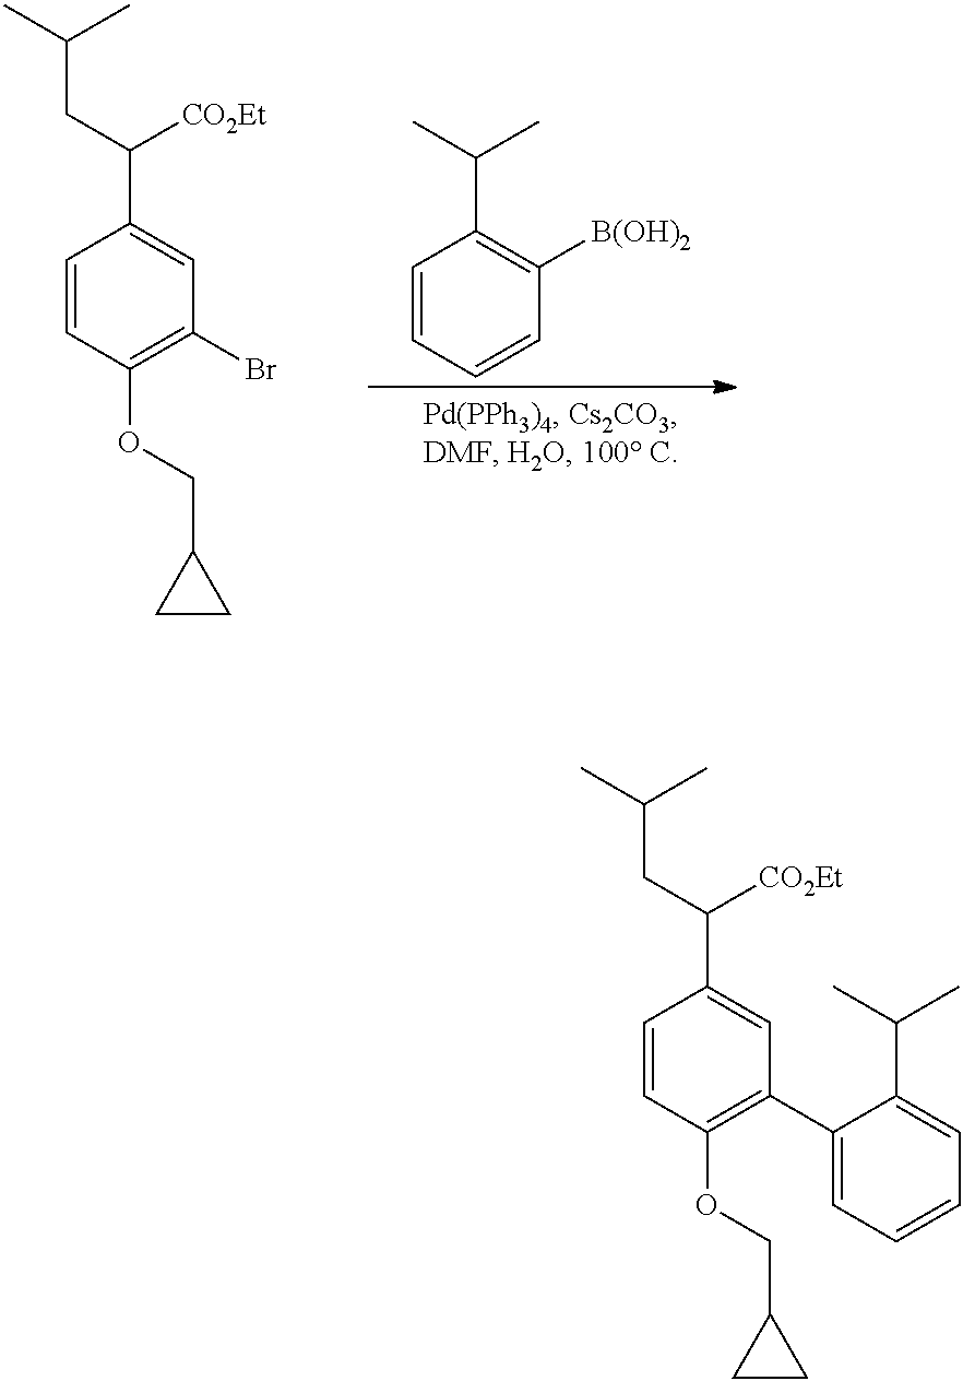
C1=CC(OCC2CC2)=C(Br)C=C1C(CC(C)C)[CO2Et].C1=CC=CC([B(OH)2])=C1C(C)C.C1=CC(OCC2CC2)=C(C2=CC=CC=C2C(C)C)C=C1C(CC(C)C)[CO2Et]
